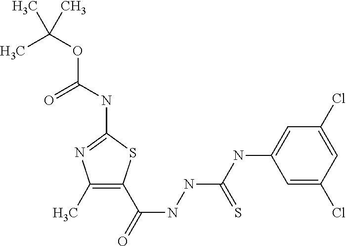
C1(C)=C(C(=O)NNC(NC2=CC(Cl)=CC(Cl)=C2)=S)SC(NC(OC(C)(C)C)=O)=N1
